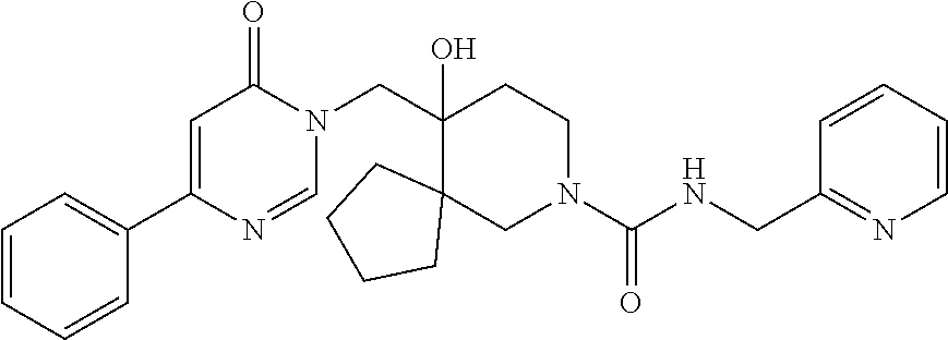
C1=CC=CC(C2=CC(=O)N(CC3(O)C4(CN(C(NCC5=NC=CC=C5)=O)CC3)CCCC4)C=N2)=C1
